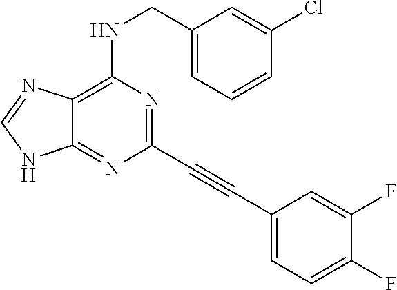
C12=C(NCC3=CC=CC(Cl)=C3)N=C(C#CC3=CC=C(F)C(F)=C3)N=C1NC=N2
